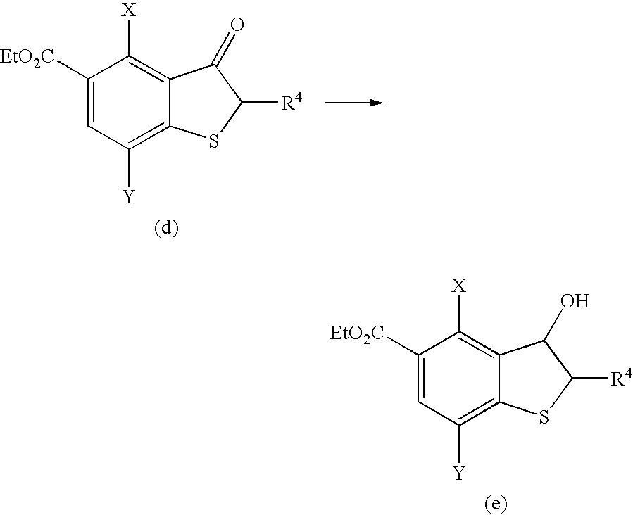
C1([EtO2C])=CC([Y])=C2C(=C1[X])C(O)C([R4])S2.C1([EtO2C])=CC([Y])=C2C(=C1[X])C(=O)C([R4])S2
